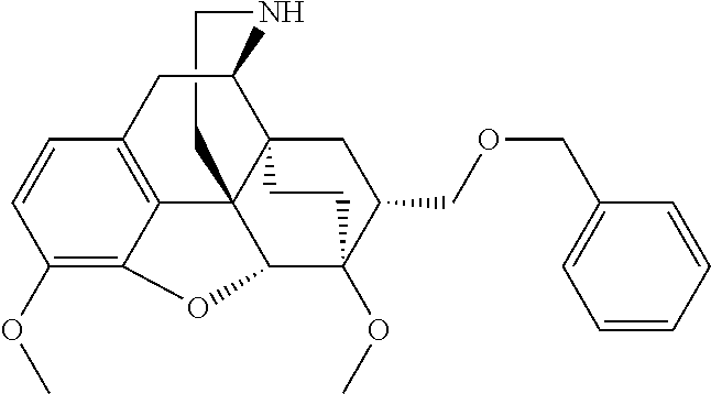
C1CNC2C34C15C1=C(C=CC(OC)=C1OC5C(OC)(C(COCC1=CC=CC=C1)C3)CC4)C2
